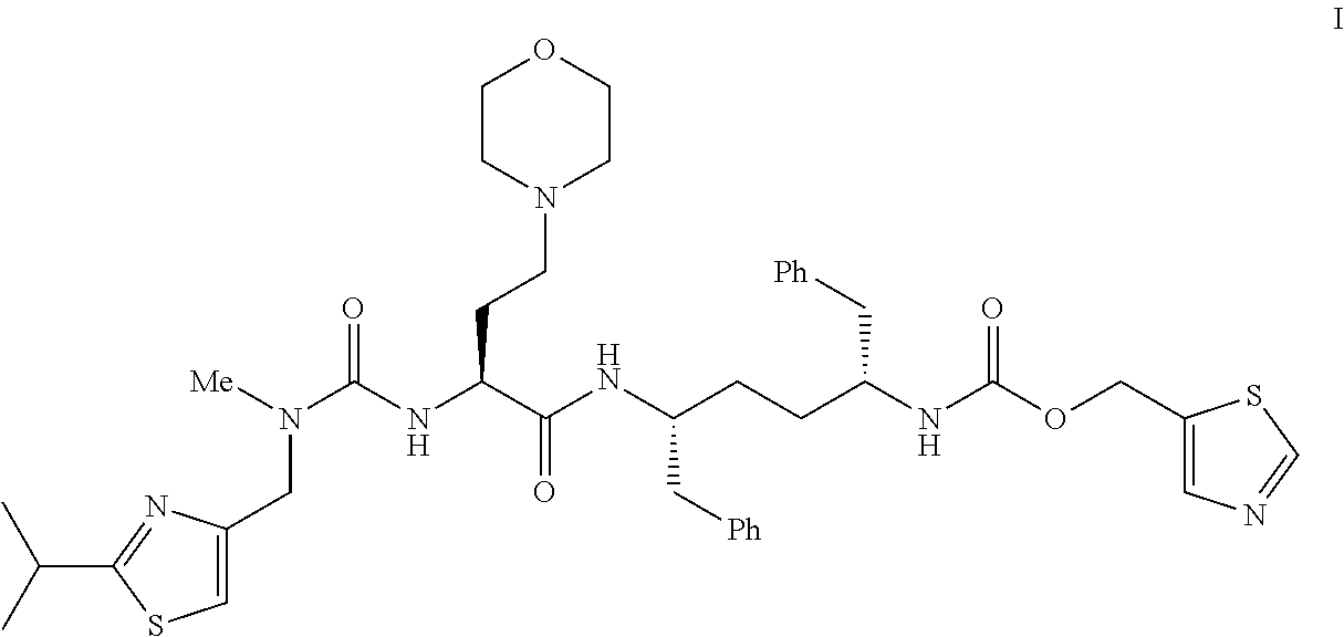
C1=C(CN(C(NC(C(NC(CCC(NC(=O)OCC2=CN=CS2)C[Ph])C[Ph])=O)CCN2CCOCC2)=O)[Me])N=C(C(C)C)S1
